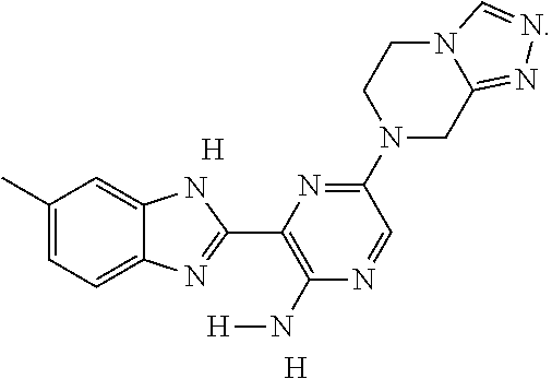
[H].[H].C1=C(C)C=C2C(=C1)N=C(C1=C(N[H])N=CC(N3CC4=NN=CN4CC3)=N1)N2
